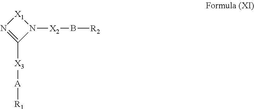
N1([X2]B[R2])[X1]N=C1[X3][A][R1]
